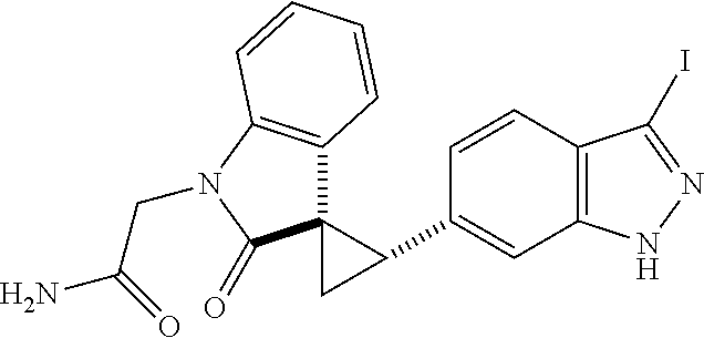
C1(C2C3(C2)C2=C(N(CC(N)=O)C3=O)C=CC=C2)=CC2=C(C=C1)C(I)=NN2
